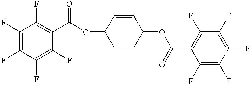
C1(F)=C(F)C(F)=C(F)C(C(OC2CCC(OC(C3=C(F)C(F)=C(F)C(F)=C3F)=O)C=C2)=O)=C1F
